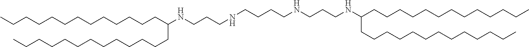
C(CCCCCCCCCCCC(CCCCCCCCCCCCC)NCCCNCCCCNCCCNC(CCCCCCCCCCCCC)CCCCCCCCCCCCC)C
